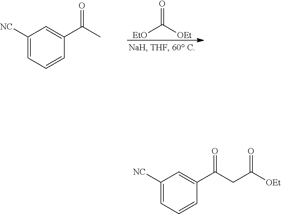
[EtO]C([OEt])=O.C1([NC])=CC=CC(C(C)=O)=C1.C1([NC])=CC=CC(C(CC([OEt])=O)=O)=C1
